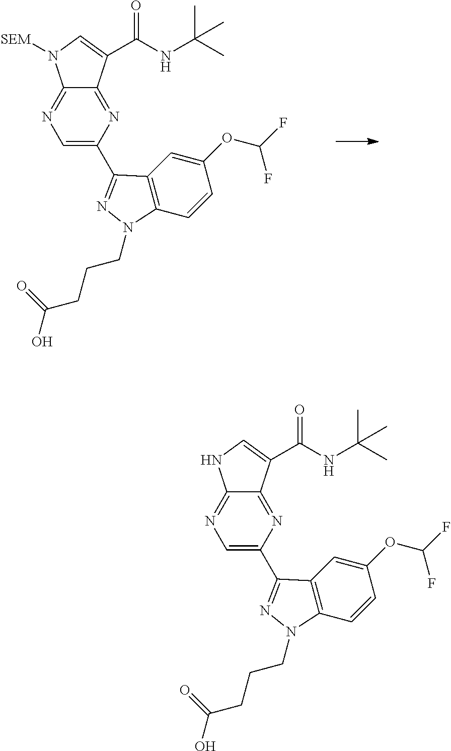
N1=C2C(=NC(C3=NN(CCCC(O)=O)C4=C3C=C(OC(F)F)C=C4)=C1)C(C(NC(C)(C)C)=O)=CN2[SEM].N1=C2C(=NC(C3=NN(CCCC(O)=O)C4=C3C=C(OC(F)F)C=C4)=C1)C(C(NC(C)(C)C)=O)=CN2
